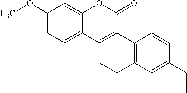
C1(OC)=CC=C2C(=C1)OC(=O)C(C1=C(CC)C=C(CC)C=C1)=C2
